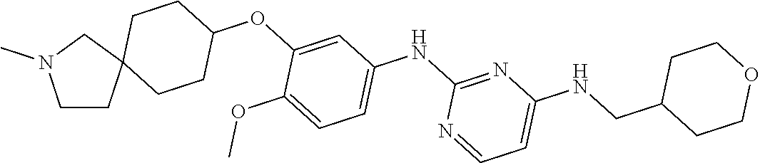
C1CC2(CN1C)CCC(OC1=CC(NC3=NC(NCC4CCOCC4)=CC=N3)=CC=C1OC)CC2
